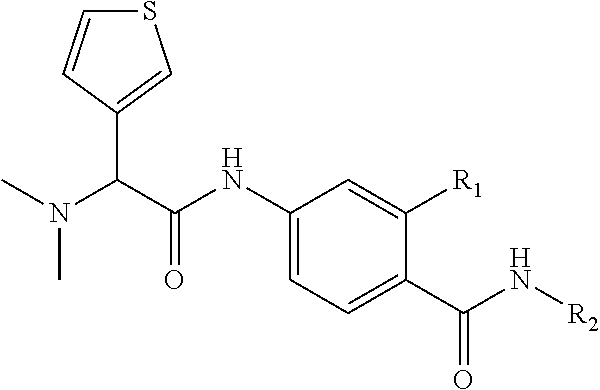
S1C=CC(C(N(C)C)C(NC2=CC=C(C(N[R2])=O)C([R1])=C2)=O)=C1
